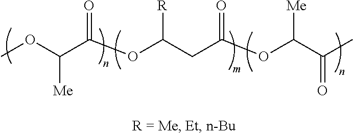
COC(C(OC(CC(OC(C(C)=O)[Me])=O)[R])=O)[Me]
